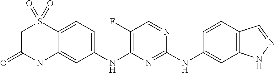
C1(NC2=NC(NC3=CC=C4C(=C3)NC(=O)CS4(=O)=O)=C(F)C=N2)=CC2=C(C=C1)C=NN2
